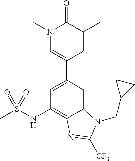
N1(C)C=C(C2=CC(NS(C)(=O)=O)=C3C(=C2)N(CC2CC2)C([CF3])=N3)C=C(C)C1=O
